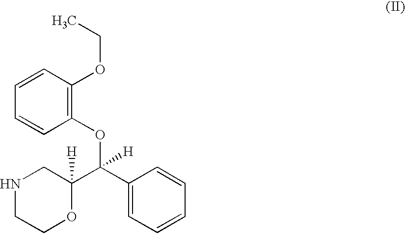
C1=CC(OCC)=C(OC(C2=CC=CC=C2)(C2([H])CNCCO2)[H])C=C1
